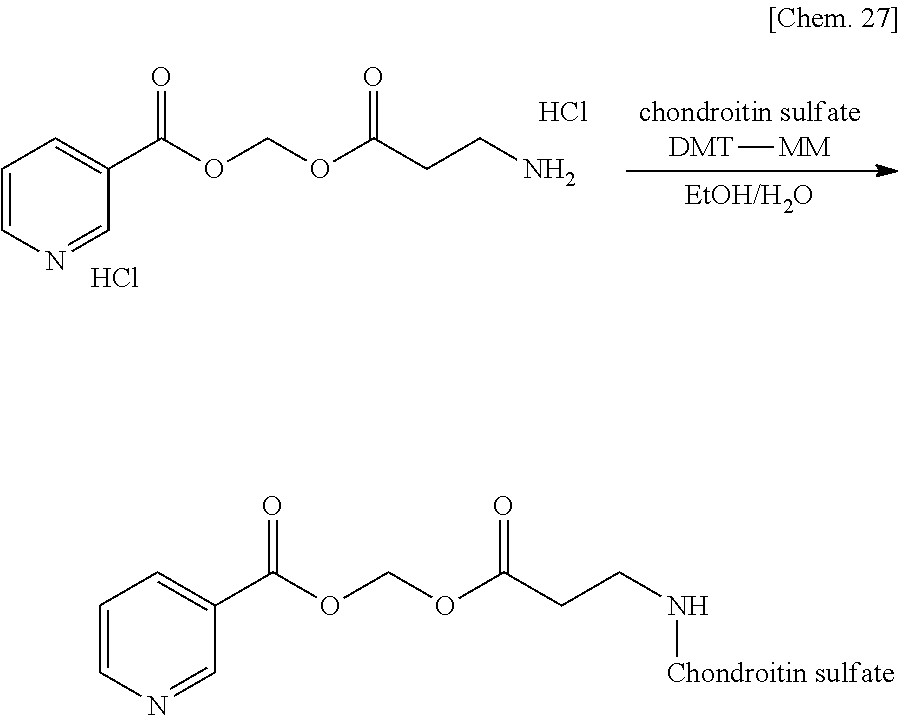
C1(C(=O)OCOC(CCN[Chondroitin sulfate])=O)=CC=CN=C1.[chondroitin sulfate].[DMT][MM].[EtOH/H2O].C1(C(=O)OCOC(CCN)=O)=CC=CN=C1.Cl.Cl
